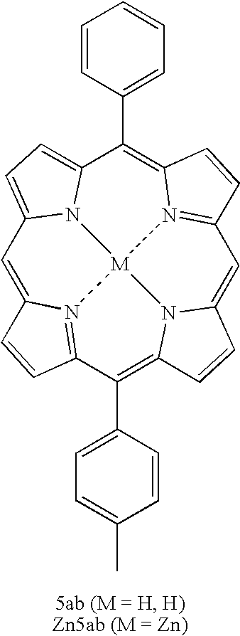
C1=C2N3=C(C(C4=CC=C(C)C=C4)=C4N5C(=CC6=N7C(=C(C8=CC=CC=C8)C8=CC=C1N8[M]753)C=C6)C=C4)C=C2
